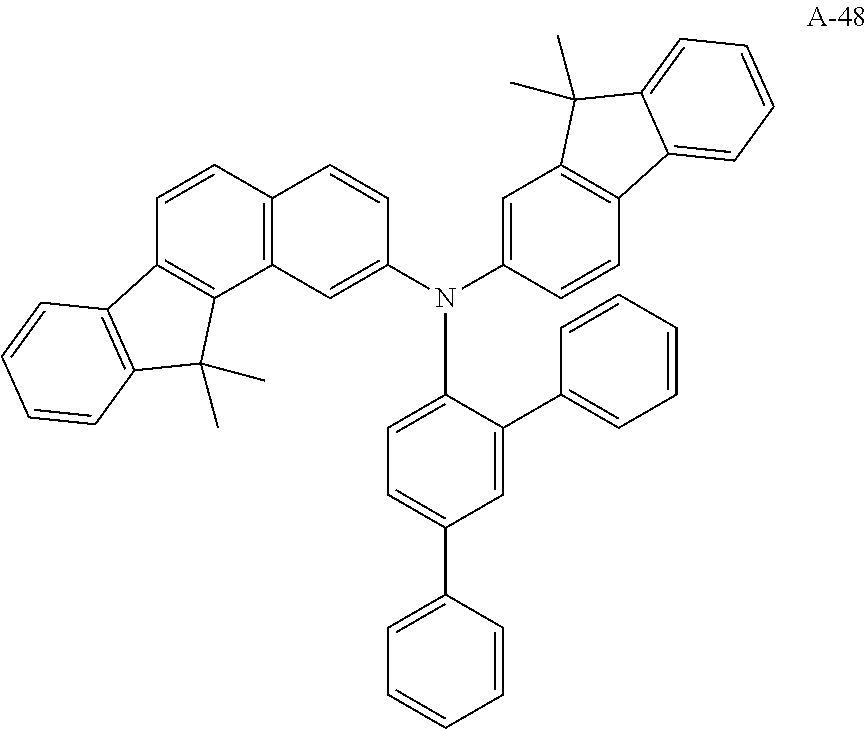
C12=C(C3=C(C=C1)C=CC(N(C1=CC=C(C4=CC=CC=C4)C=C1C1=CC=CC=C1)C1=CC4=C(C=C1)C1=CC=CC=C1C4(C)C)=C3)C(C)(C)C1=C2C=CC=C1
